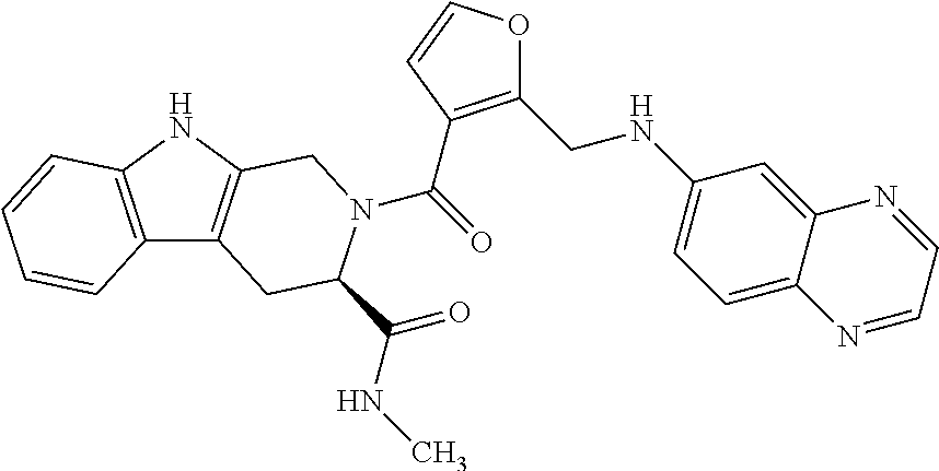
C(=O)(N1C(C(=O)NC)CC2=C(NC3=C2C=CC=C3)C1)C1=C(CNC2=CC=C3C(=C2)N=CC=N3)OC=C1
